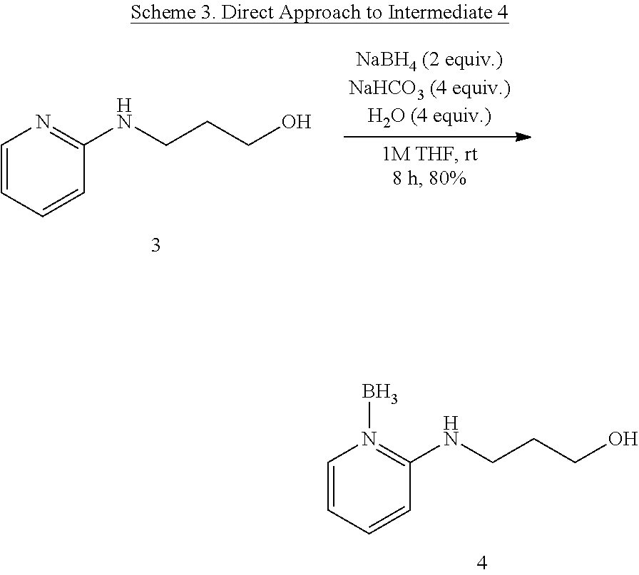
C1=CC=CC(NCCCO)=N1.C1=CC=CC(NCCCO)=N1B
